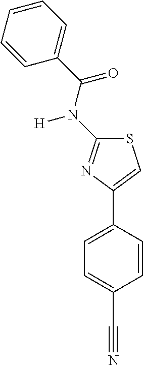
C1(N([H])C(C2=CC=CC=C2)=O)=NC(C2=CC=C(C#N)C=C2)=CS1
